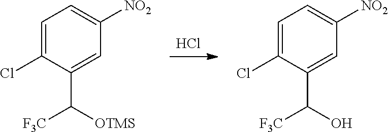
Cl.C1=C(Cl)C(C([OTMS])[F3C])=CC([NO2])=C1.C1=C(Cl)C(C(O)[F3C])=CC([NO2])=C1
